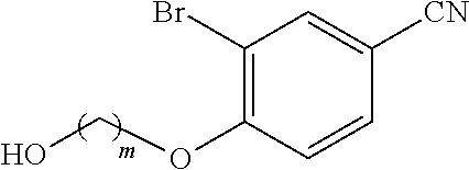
C1(Br)=C(OCO)C=CC([CN])=C1
